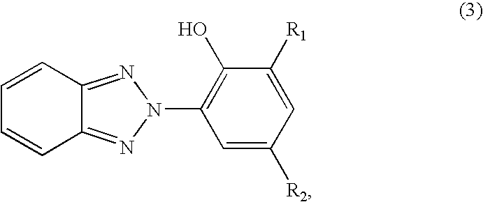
C1=CC=CC2=NN(C3=C(O)C([R1])=CC([R2])=C3)N=C12
